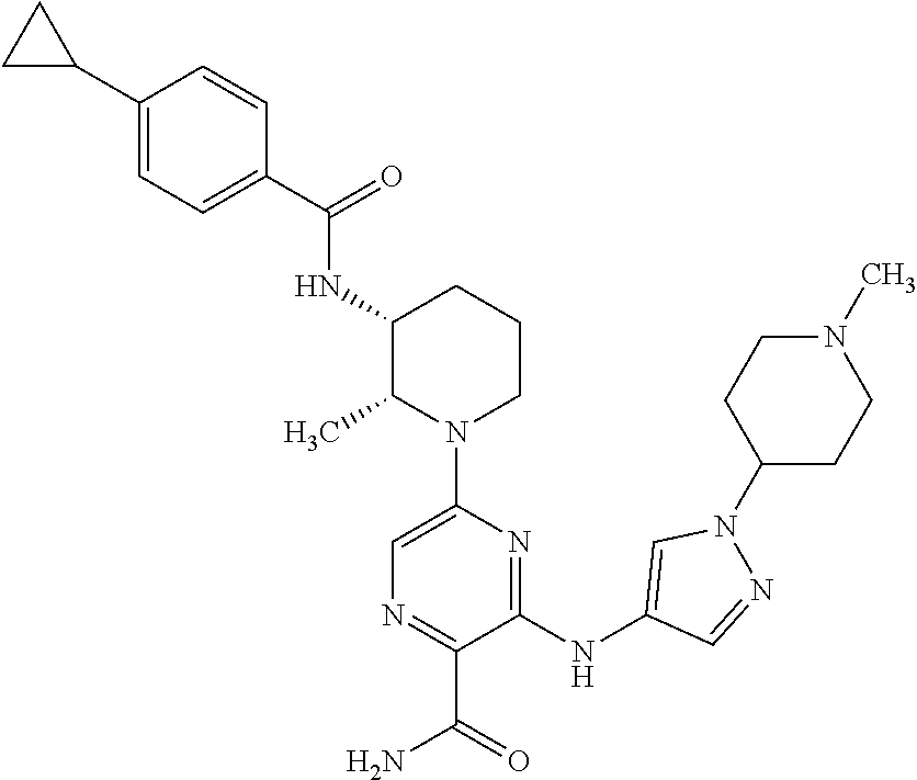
C1=CC(C(=O)NC2C(C)N(C3=CN=C(C(=O)N)C(NC4=CN(C5CCN(C)CC5)N=C4)=N3)CCC2)=CC=C1C1CC1
